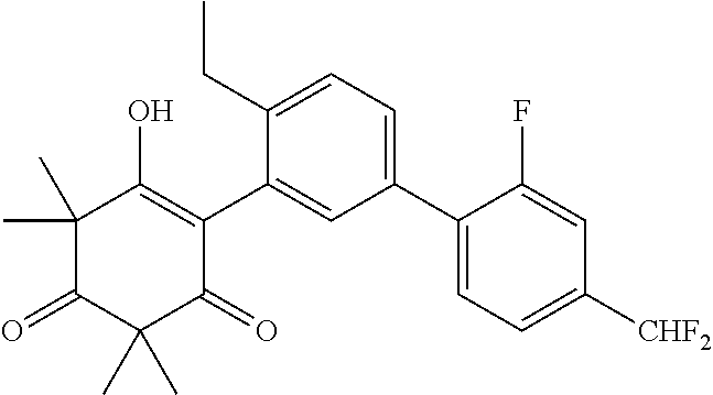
C1(C)(C)C(=O)C(C)(C)C(=O)C(C2=CC(C3=CC=C([CHF2])C=C3F)=CC=C2CC)=C1O
